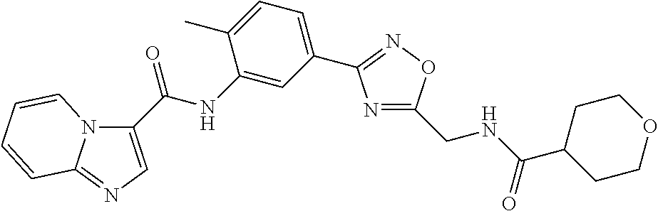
N1=C(CNC(C2CCOCC2)=O)ON=C1C1=CC=C(C)C(NC(=O)C2=CN=C3N2C=CC=C3)=C1
